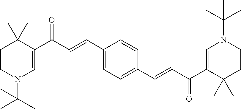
C1CN(C(C)(C)C)C=C(C(C=CC2=CC=C(C=CC(C3=CN(C(C)(C)C)CCC3(C)C)=O)C=C2)=O)C1(C)C
